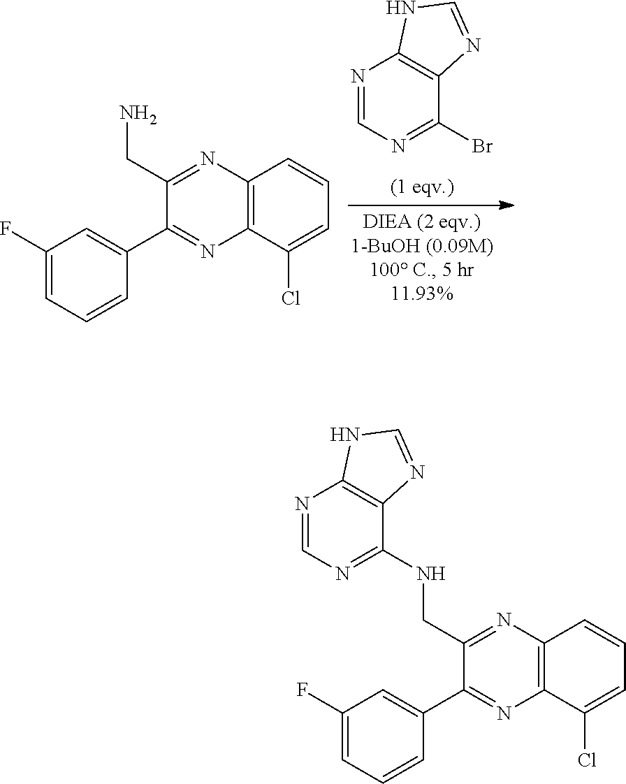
N1=CN=C(Br)C2=C1NC=N2.NCC1=NC2=C(N=C1C1=CC(F)=CC=C1)C(Cl)=CC=C2.N(CC1=NC2=C(N=C1C1=CC(F)=CC=C1)C(Cl)=CC=C2)C1=NC=NC2=C1N=CN2
